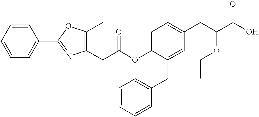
C1=CC=C(C2=NC(CC(OC3=CC=C(CC(C(O)=O)OCC)C=C3CC3=CC=CC=C3)=O)=C(C)O2)C=C1
